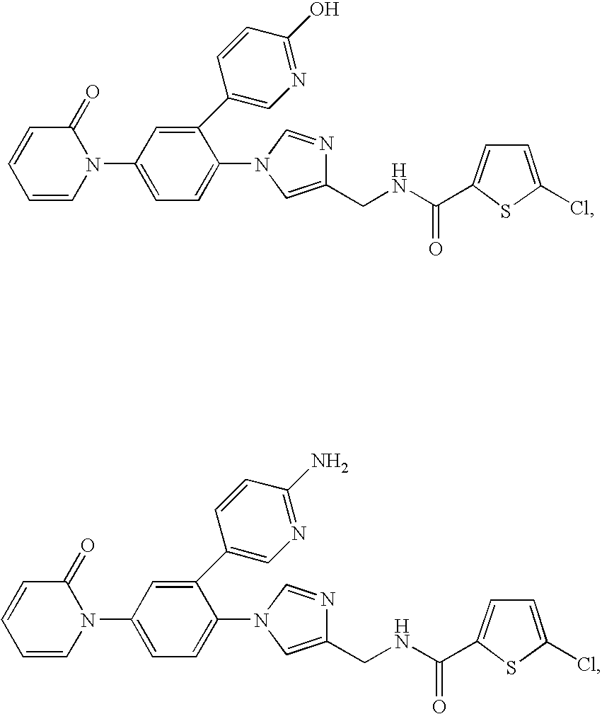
C1=CN(C2=CC=C(N3C=NC(CNC(=O)C4=CC=C(Cl)S4)=C3)C(C3=CN=C(O)C=C3)=C2)C(=O)C=C1.C1=CN(C2=CC=C(N3C=NC(CNC(=O)C4=CC=C(Cl)S4)=C3)C(C3=CN=C(N)C=C3)=C2)C(=O)C=C1
